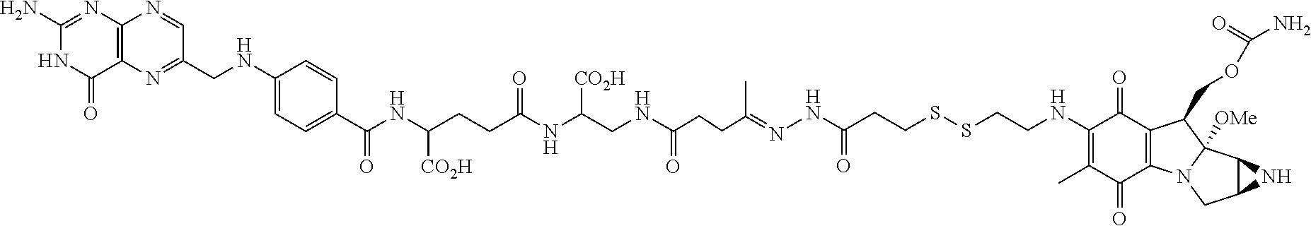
C12=C(N=C(CNC3=CC=C(C(=O)NC(CCC(NC(CNC(CCC(=NNC(CCSSCCNC4=C(C)C(=O)C5=C(C4=O)C(COC(=O)N)C4([OMe])N5CC5C4N5)=O)C)=O)[CO2H])=O)[CO2H])C=C3)C=N1)C(=O)NC(N)=N2
